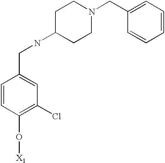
C1=CC(O[X1])=C(Cl)C=C1CNC1CCN(CC2=CC=CC=C2)CC1
